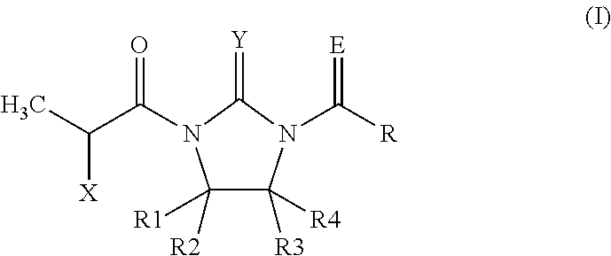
C1([R2])([R1])C([R4])([R3])N(C([R])=[E])C(=[Y])N1C(C(C)[X])=O
